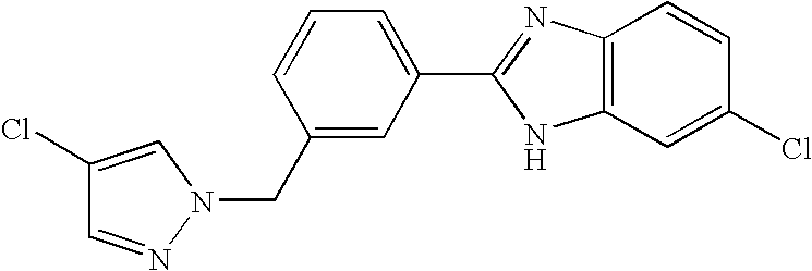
C1=CC=C(C2=NC3=C(C=C(Cl)C=C3)N2)C=C1CN1N=CC(Cl)=C1
